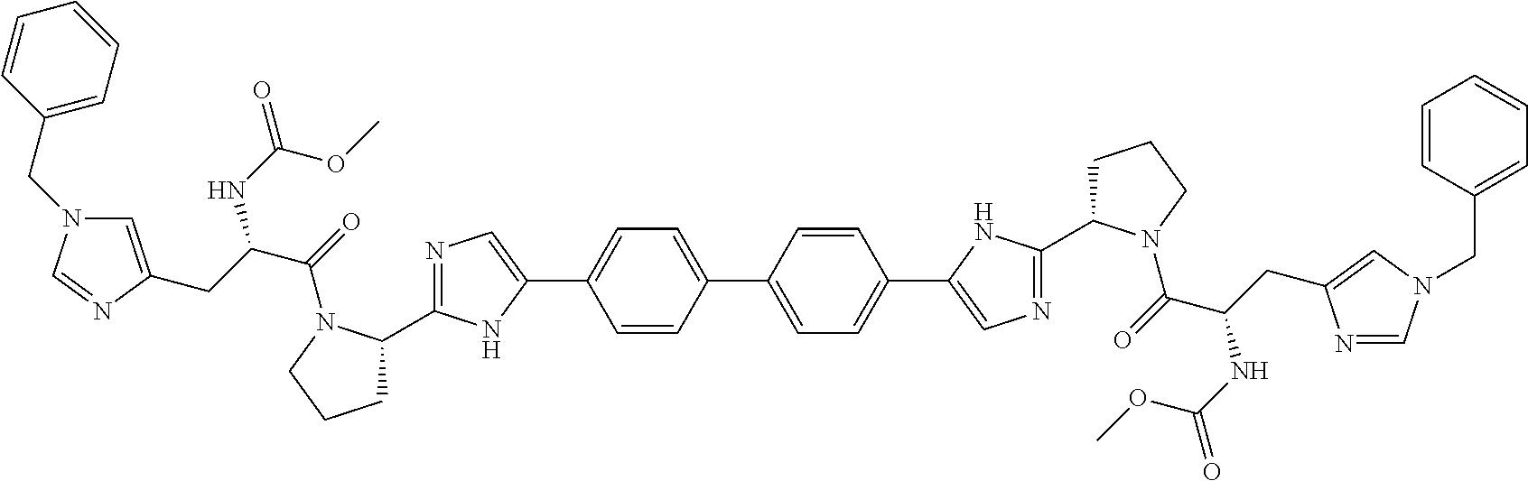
C1(C2=CC=C(C3=CN=C(C4CCCN4C(=O)C(NC(OC)=O)CC4=CN(CC5=CC=CC=C5)C=N4)N3)C=C2)=CC=C(C2=CN=C(C3CCCN3C(=O)C(NC(OC)=O)CC3=CN(CC4=CC=CC=C4)C=N3)N2)C=C1
